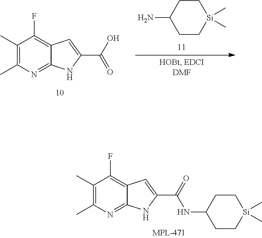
C1C[Si](C)(C)CCC1N.C1(C)=C(C)N=C2C(=C1F)C=C(C(O)=O)N2.C1(C)=C(C)N=C2C(=C1F)C=C(C(=O)NC1CC[Si](C)(C)CC1)N2
